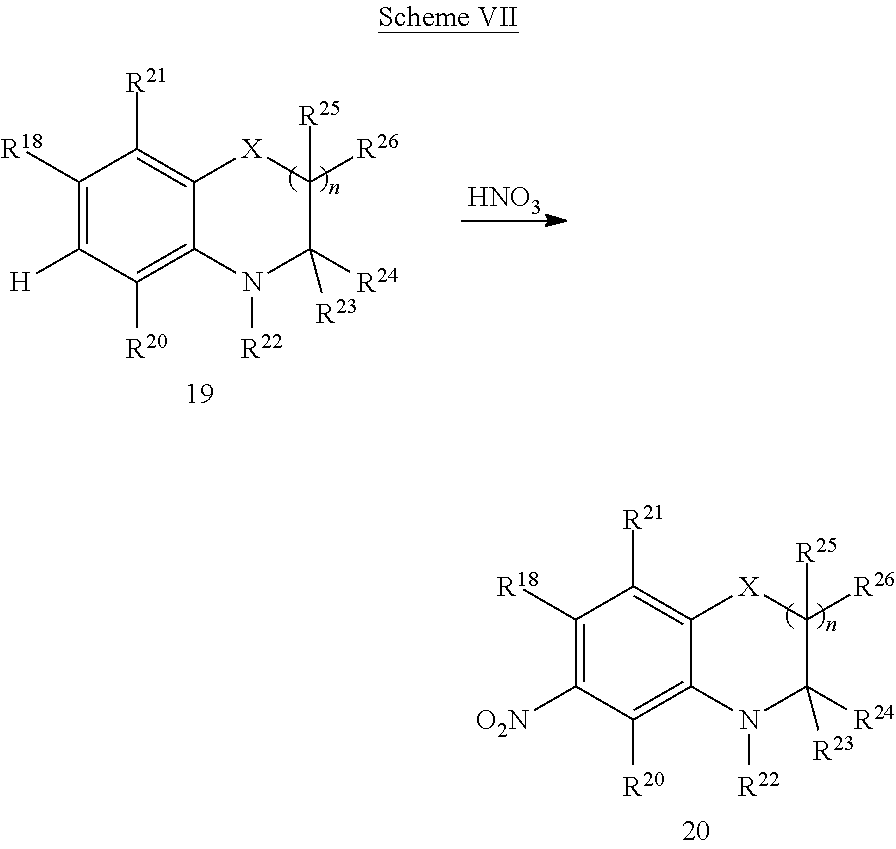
C1([R18])=C([O2N])C([R20])=C2C(=C1[R21])[X]C([R26])([R25])C([R24])([R23])N2[R22].C1([R18])=C([H])C([R20])=C2C(=C1[R21])[X]C([R26])([R25])C([R24])([R23])N2[R22].[HNO3]
